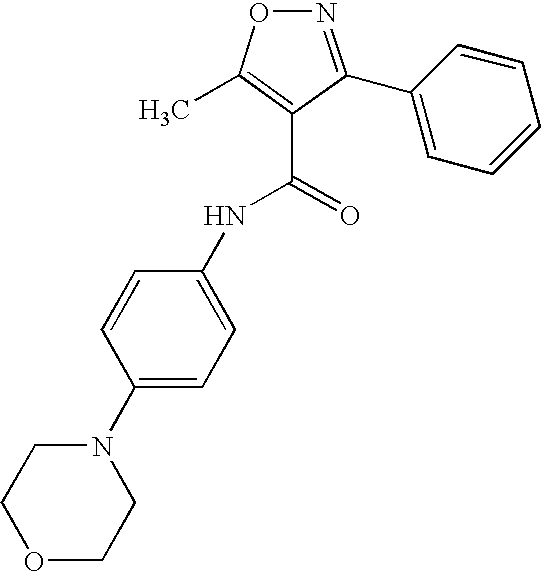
N1=C(C2=CC=CC=C2)C(C(=O)NC2=CC=C(N3CCOCC3)C=C2)=C(C)O1
